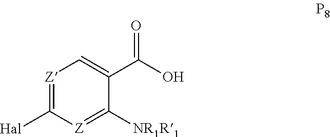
[Z]1=C([Hal])[Z]=C([NR1R1])C(C(O)=O)=C1
